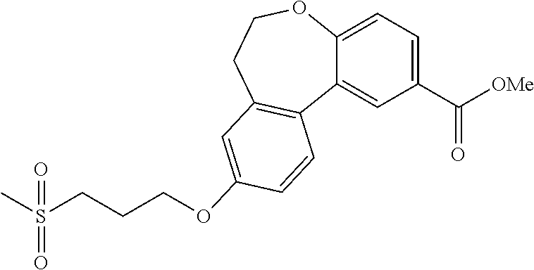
C1(C([OMe])=O)=CC=C2C(=C1)C1=C(CCO2)C=C(OCCCS(C)(=O)=O)C=C1
